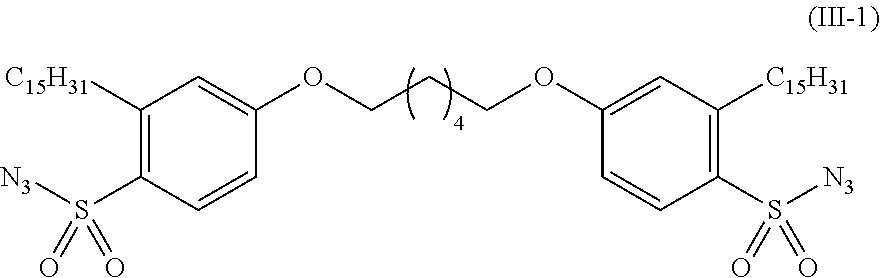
C1([C15H31])=C(S([N3])(=O)=O)C=CC(OCCCOC2=CC([C15H31])=C(S([N3])(=O)=O)C=C2)=C1
